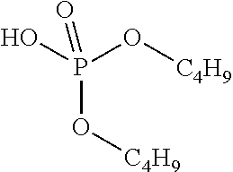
[C4H9]OP(O)(O[C4H9])=O
